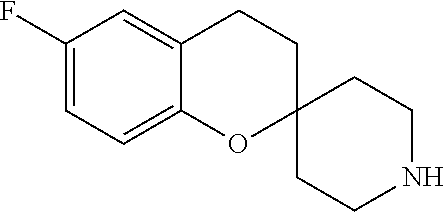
C1(F)=CC=C2C(=C1)CCC1(O2)CCNCC1
